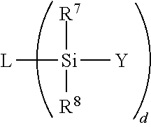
[L][Si]([R7])([R8])[Y]
